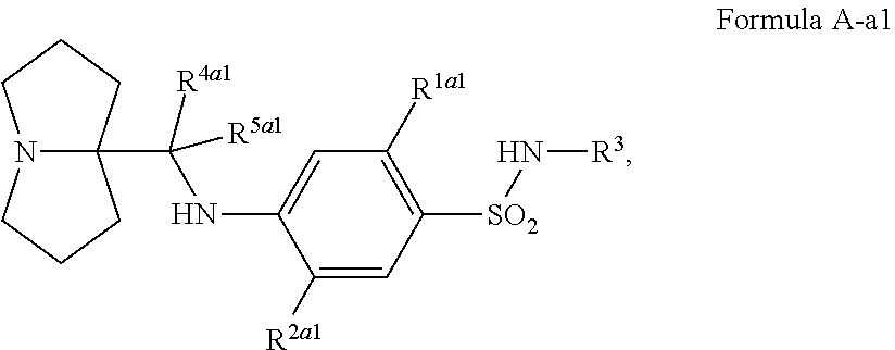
N12C(C([R4a1])(NC3=CC([R1a1])=C([SO2]N[R3])C=C3[R2a1])[R5a1])(CCC1)CCC2
